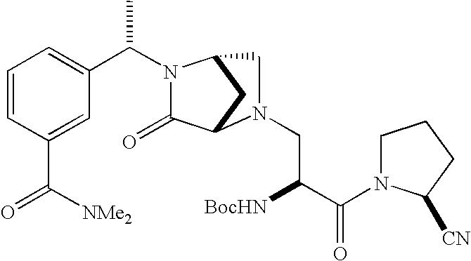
C1=CC(C([NMe2])=O)=CC(C(N2C(=O)C3CC2CN3CC([BocHN])C(=O)N2CCCC2[CN])C)=C1
